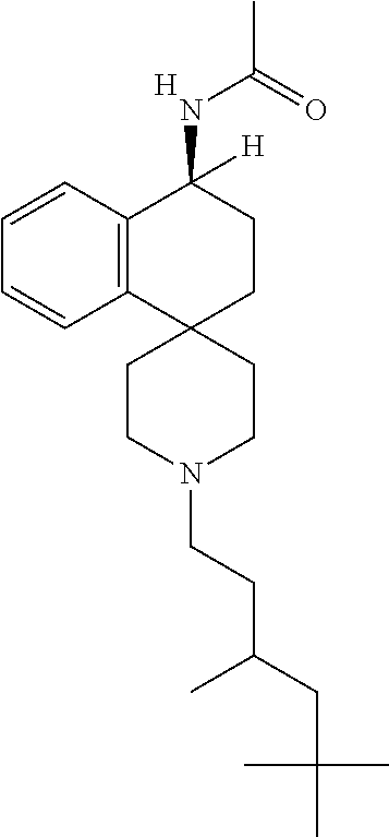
[H].C12=C(C=CC=C1)C(NC(C)=O)([H])CCC21CCN(CCC(CC(C)(C)C)C)CC1
